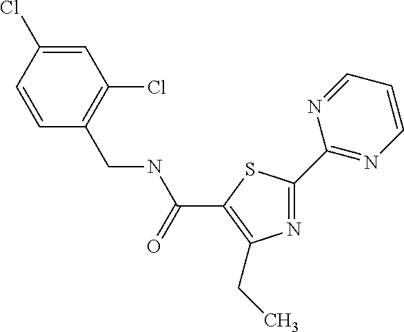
N1=C(C2=NC=CC=N2)SC(C(NCC2=C(Cl)C=C(Cl)C=C2)=O)=C1CC
